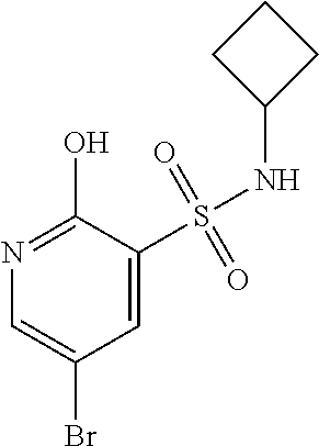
C1=C(S(NC2CCC2)(=O)=O)C(O)=NC=C1Br
